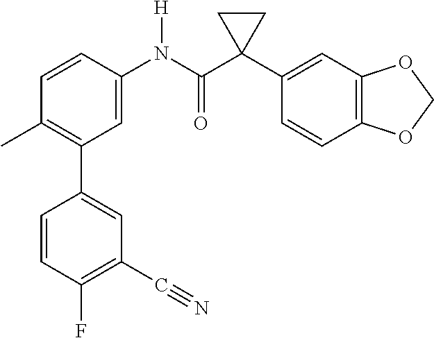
C1=C(N(C(C2(C3=CC4=C(C=C3)OCO4)CC2)=O)[H])C=CC(C)=C1C1=CC(C#N)=C(F)C=C1
